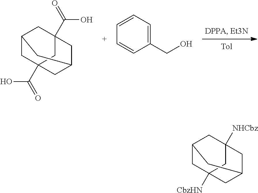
C1=CC=C(CO)C=C1.C12CC3(C(O)=O)CC(C(O)=O)(C1)CC(C2)C3.C12CC3([CbzHN])CC([NHCbz])(C1)CC(C2)C3
